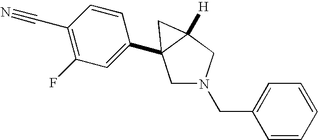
C1(C#N)=C(F)C=C(C23CN(CC4=CC=CC=C4)CC2([H])C3)C=C1
